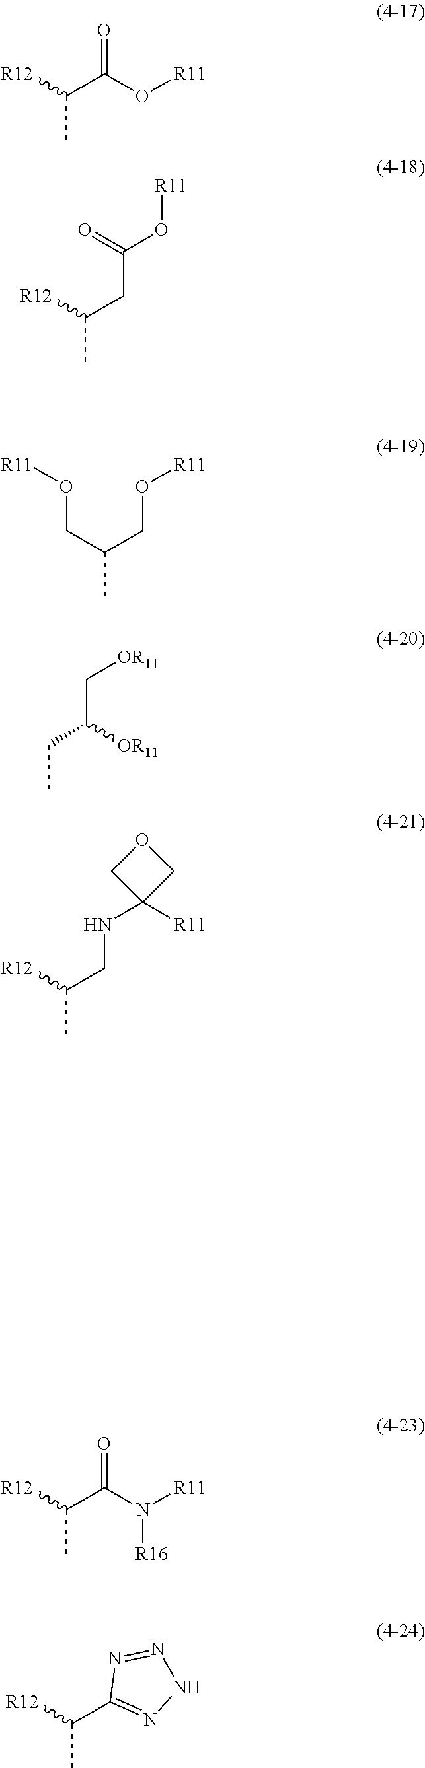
CC([R12])C(=O)O[R11].CC([R12])CC(O[R11])=O.CC(CO[R11])CO[R11].CCC(C[OR11])[OR11].CC(CNC1([R11])COC1)[R12].CC(C(=O)N([R16])[R11])[R12].CC(C1=NNN=N1)[R12]
